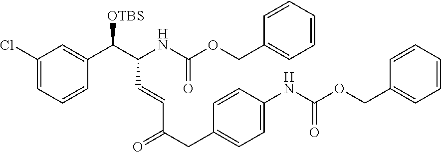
C1(Cl)=CC=CC(C(C(NC(OCC2=CC=CC=C2)=O)C=CC(CC2=CC=C(NC(OCC3=CC=CC=C3)=O)C=C2)=O)[OTBS])=C1
